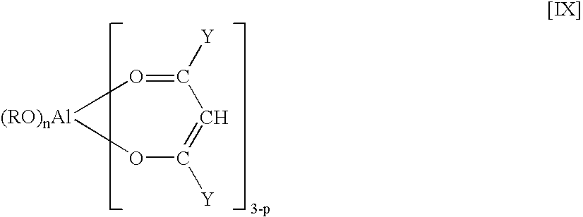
O1C([Y])=CC([Y])=O[(RO)nAl]1
